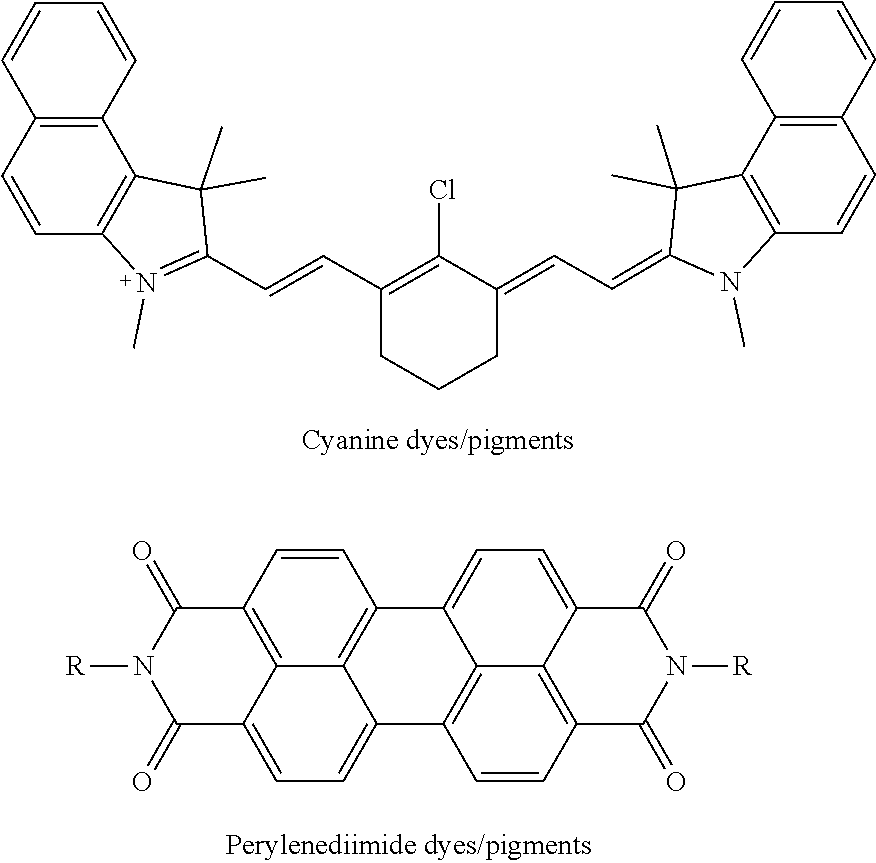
C(C1=C(Cl)C(=CC=C2C(C)(C)C3=C(C=CC4=C3C=CC=C4)N2C)CCC1)=CC1=N(C)C2=C(C1(C)C)C1=C(C=C2)C=CC=C1.C12=CC=C3C(=O)N([R])C(=O)C4=C3C1=C(C=C4)C1=CC=C3C(=O)N([R])C(=O)C4=C3C1=C2C=C4
